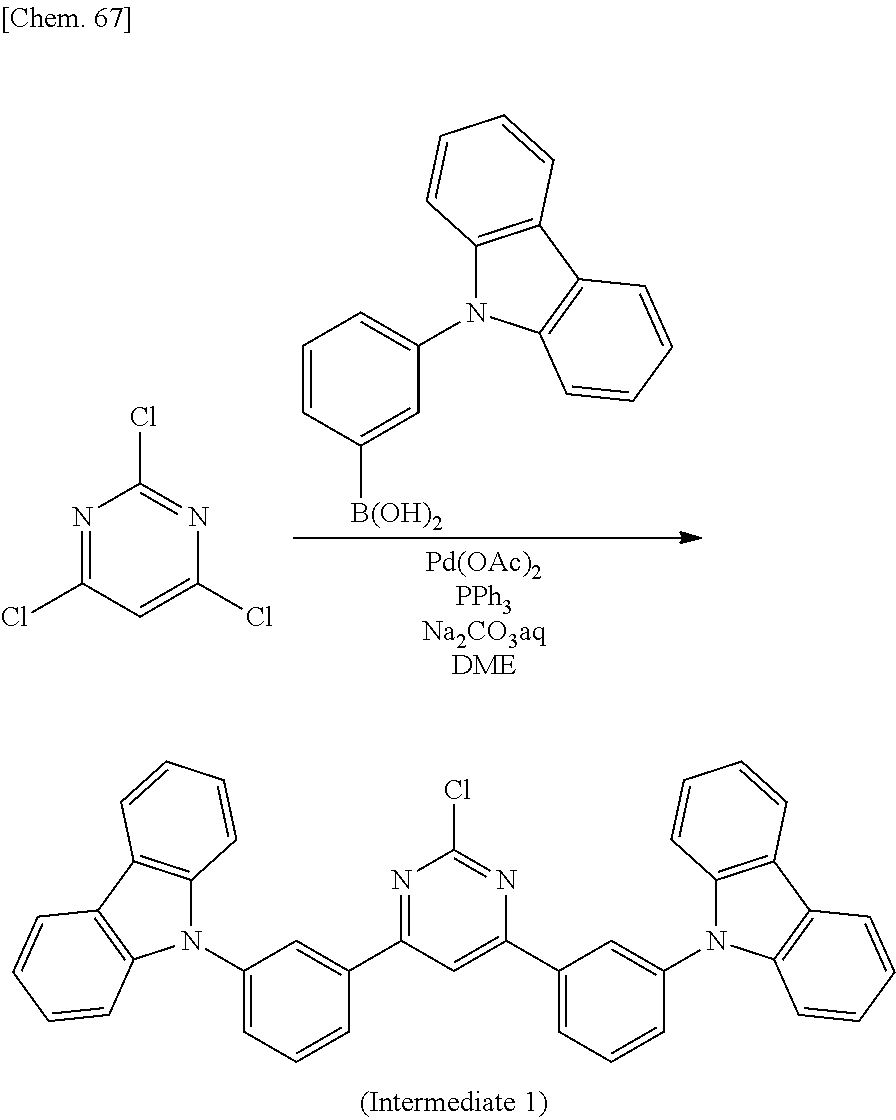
C1=CC([B(OH)2])=CC(N2C3=C(C4=C2C=CC=C4)C=CC=C3)=C1.N1=C(Cl)C=C(Cl)N=C1Cl.N1=C(C2=CC(N3C4=C(C5=C3C=CC=C5)C=CC=C4)=CC=C2)C=C(C2=CC=CC(N3C4=C(C5=C3C=CC=C5)C=CC=C4)=C2)N=C1Cl
